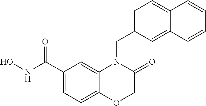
C1(C(NO)=O)=CC=C2C(=C1)N(CC1=CC=C3C(=C1)C=CC=C3)C(=O)CO2
